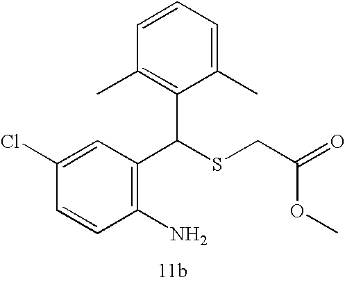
C1=CC(Cl)=CC(C(SCC(OC)=O)C2=C(C)C=CC=C2C)=C1N
